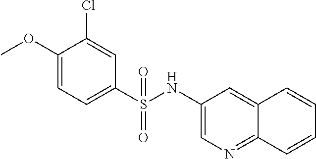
C1(OC)=CC=C(S(=O)(=O)NC2=CN=C3C(=C2)C=CC=C3)C=C1Cl
